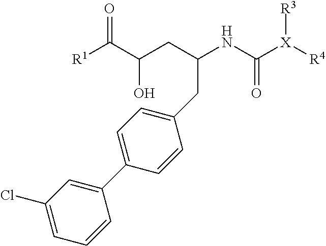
C1(Cl)=CC=CC(C2=CC=C(CC(NC([X]([R4])[R3])=O)CC(C([R1])=O)O)C=C2)=C1
